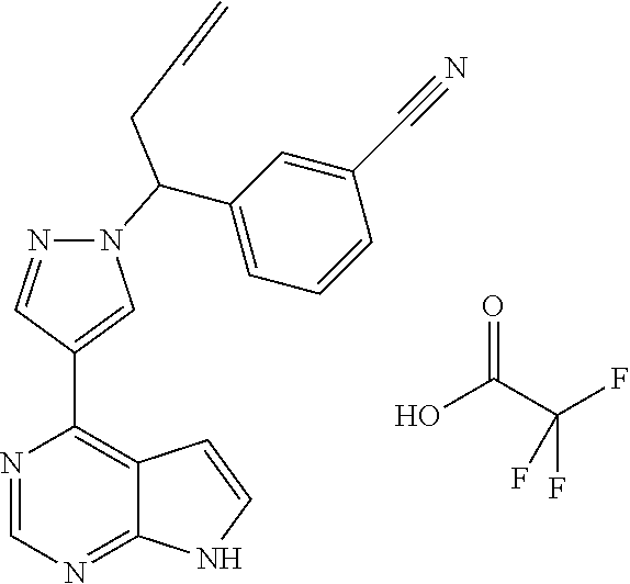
N1=CN=C2C(=C1C1=CN(C(C3=CC=CC(C#N)=C3)CC=C)N=C1)C=CN2.O=C(O)C(F)(F)F
